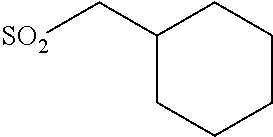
[SO2]CC1CCCCC1
